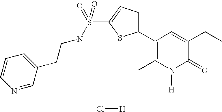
CCC1=CC(C2=CC=C(S(=O)(=O)NCCC3=CC=CN=C3)S2)=C(C)N([H])C1=O.Cl[H]
